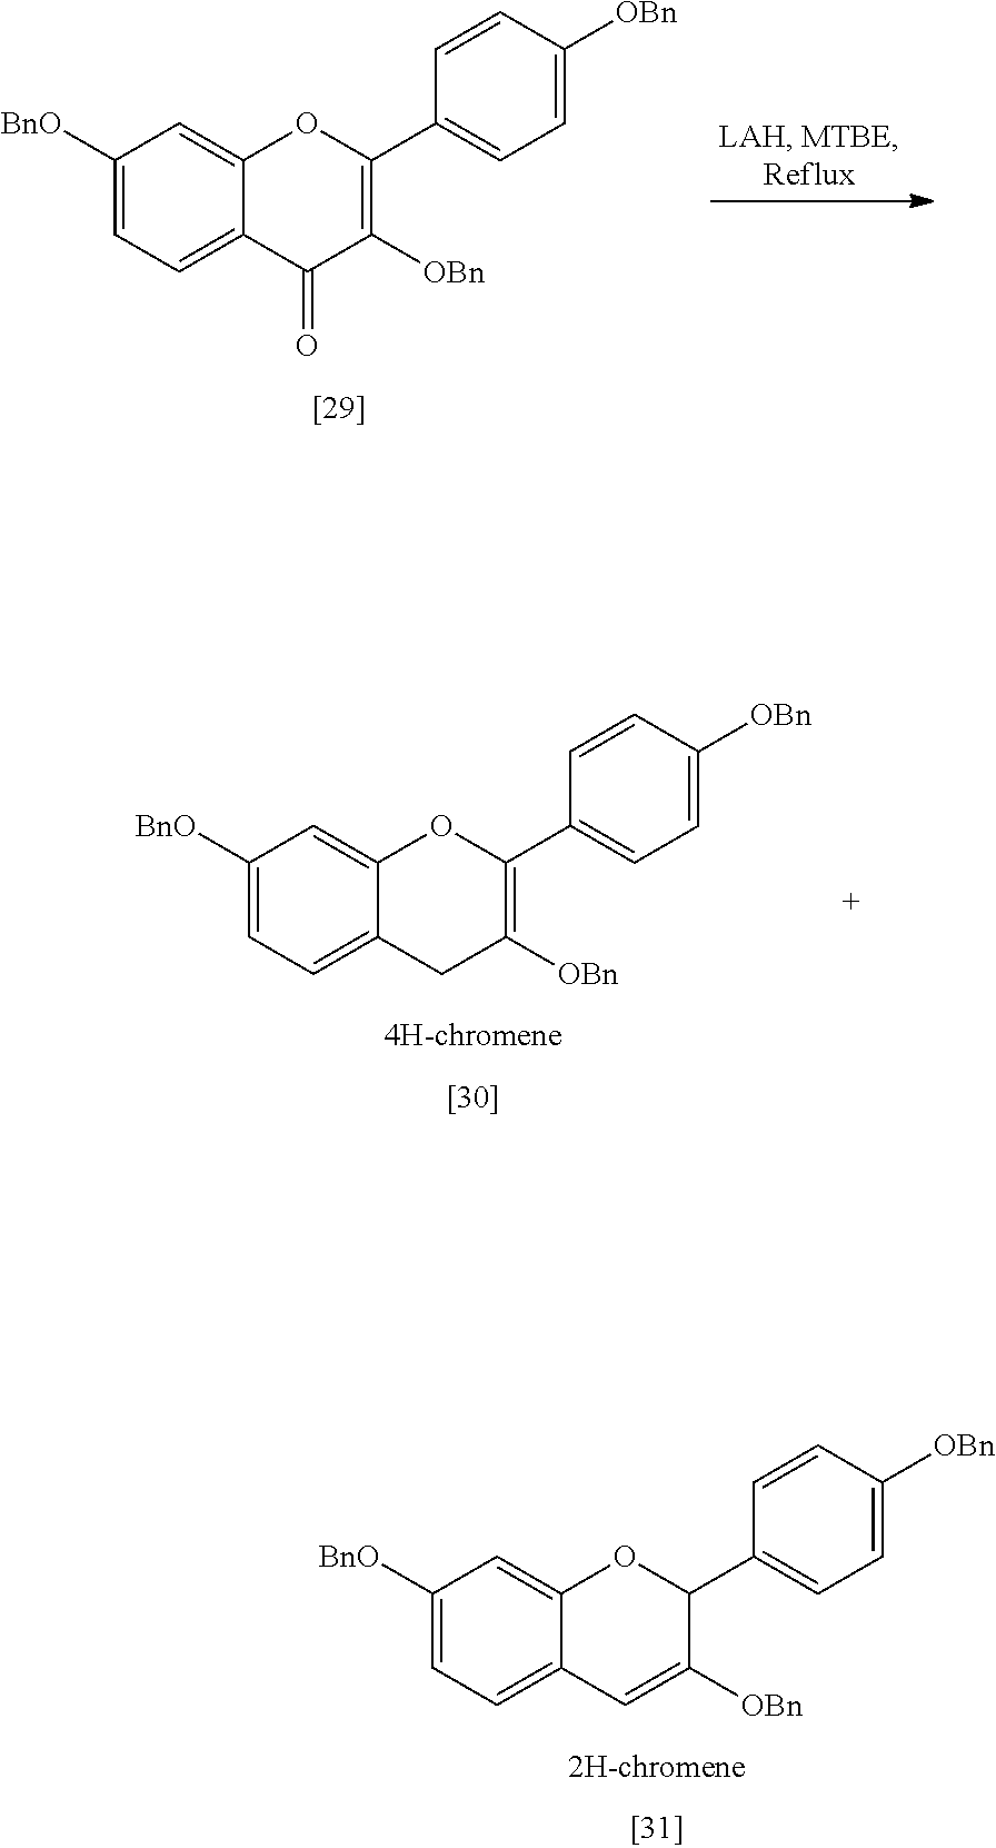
C1([BnO])=CC=C2C(=C1)OC(C1=CC=C([OBn])C=C1)=C([OBn])C2=O.C1([BnO])=CC=C2C(=C1)OC(C1=CC=C([OBn])C=C1)=C([OBn])C2.C1([BnO])=CC=C2C(=C1)OC(C1=CC=C([OBn])C=C1)C([OBn])=C2
